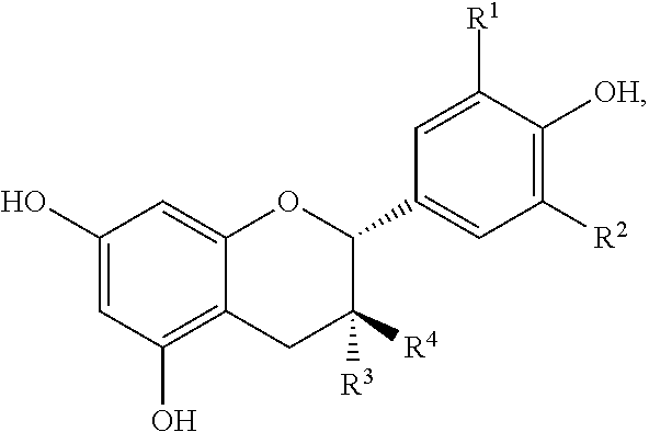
C1(O)=CC(O)=C2C(=C1)OC(C1=CC([R2])=C([OH])C([R1])=C1)C([R4])([R3])C2
